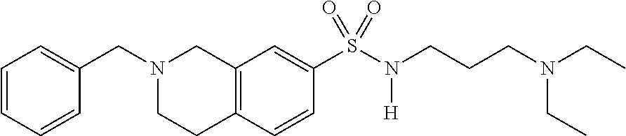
C1=CC=CC(CN2CCC3=C(C2)C=C(S(N([H])CCCN(CC)CC)(=O)=O)C=C3)=C1
